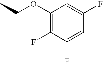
C1(OCC)=C(F)C(F)=CC(F)=C1
